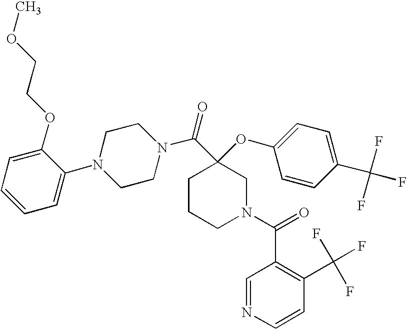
C1=CC=C(N2CCN(C(C3(OC4=CC=C(C(F)(F)F)C=C4)CCCN(C(C4=C(C(F)(F)F)C=CN=C4)=O)C3)=O)CC2)C(OCCOC)=C1
